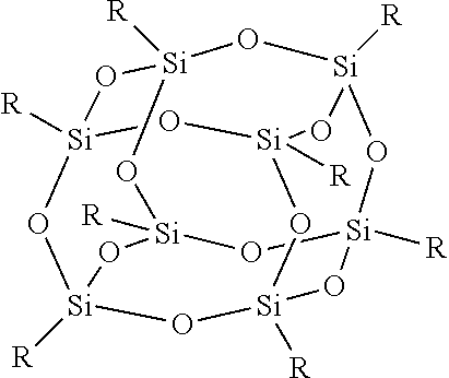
[Si]12([R])O[Si]3([R])O[Si]4([R])O[Si]([R])(O1)O[Si]1([R])O[Si]([R])(O2)O[Si]([R])(O3)O[Si]([R])(O4)O1
